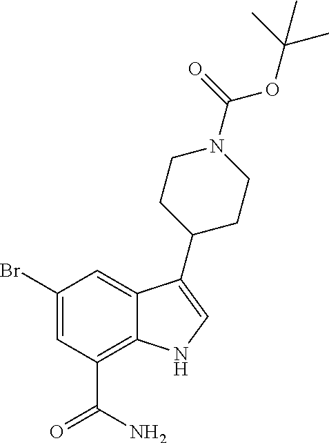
C1=C(Br)C=C2C(=C1C(N)=O)NC=C2C1CCN(C(OC(C)(C)C)=O)CC1
